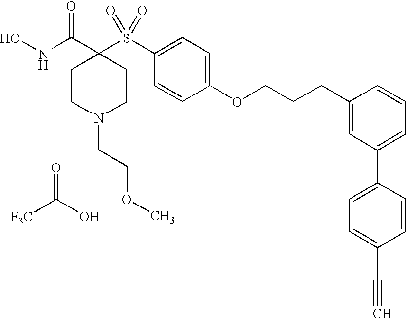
N(C(C1(S(C2=CC=C(OCCCC3=CC(C4=CC=C(C#C)C=C4)=CC=C3)C=C2)(=O)=O)CCN(CCOC)CC1)=O)O.O=C(O)[F3C]
